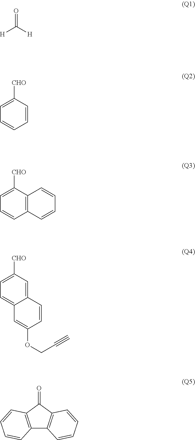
O=C([H])[H].C1=C([CHO])C=CC=C1.C1=C([CHO])C2=C(C=C1)C=CC=C2.C1=C([CHO])C=C2C(=C1)C=C(OCC#C)C=C2.C12=C(C(=O)C3=C1C=CC=C3)C=CC=C2
